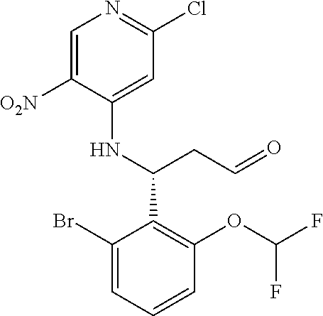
C1(Br)=CC=CC(OC(F)F)=C1C(NC1=CC(Cl)=NC=C1[O2N])CC=O
